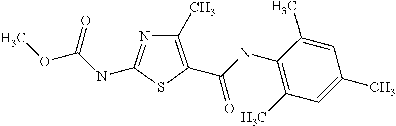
C1(C)=C(C(NC2=C(C)C=C(C)C=C2C)=O)SC(NC(OC)=O)=N1
